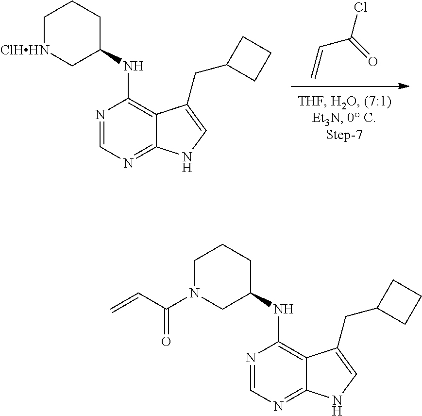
C=CC(Cl)=O.N1=CN=C2C(=C1NC1C[ClHHN]CCC1)C(CC1CCC1)=CN2.N1=CN=C2C(=C1NC1CN(C(C=C)=O)CCC1)C(CC1CCC1)=CN2
